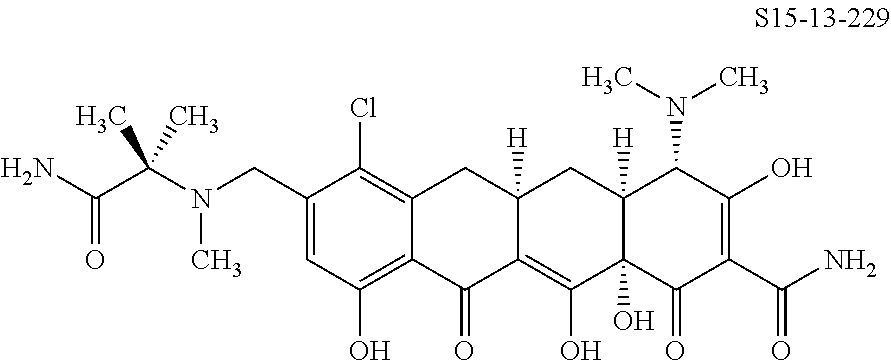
C1(CN(C(C(N)=O)(C)C)C)=CC(O)=C2C(=C1Cl)CC1([H])C(=C(O)C3(O)C([H])(C1)C(N(C)C)C(O)=C(C(N)=O)C3=O)C2=O
